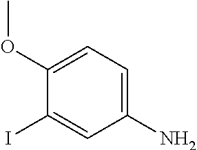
C1=C(OC)C(I)=CC(N)=C1
